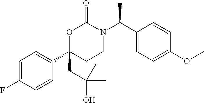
C1=C(F)C=CC(C2(CC(O)(C)C)CCN(C(C3=CC=C(OC)C=C3)C)C(=O)O2)=C1
